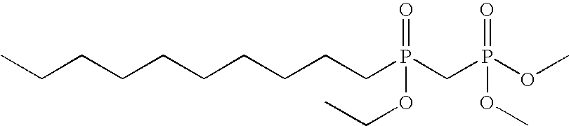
CCCCCCCCCCP(CP(OC)(=O)OC)(=O)OCC
